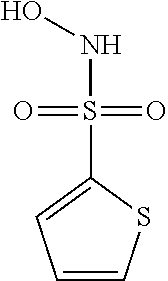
C1=CSC(S(NO)(=O)=O)=C1
